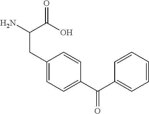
C1(CC(N)C(O)=O)=CC=C(C(C2=CC=CC=C2)=O)C=C1
